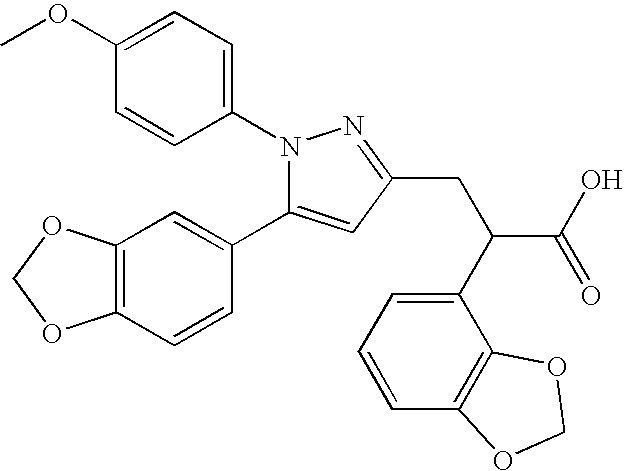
COC1=CC=C(N2C(C3=CC4=C(C=C3)OCO4)=CC(CC(C(O)=O)C3=CC=CC4=C3OCO4)=N2)C=C1
